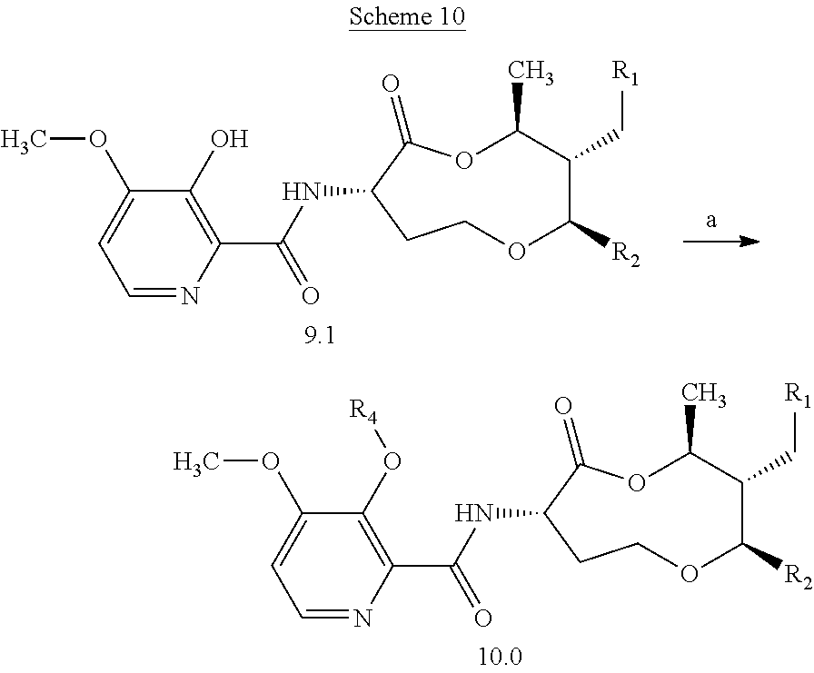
O1C(C)C(C[R1])C([R2])OCCC(NC(C2=C(O)C(OC)=CC=N2)=O)C1=O.O1C(C)C(C[R1])C([R2])OCCC(NC(C2=C(O[R4])C(OC)=CC=N2)=O)C1=O
